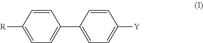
C1(C2=CC=C([Y])C=C2)=CC=C([R])C=C1
